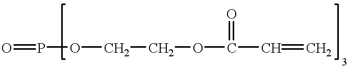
O=POCCOC(C=C)=O
